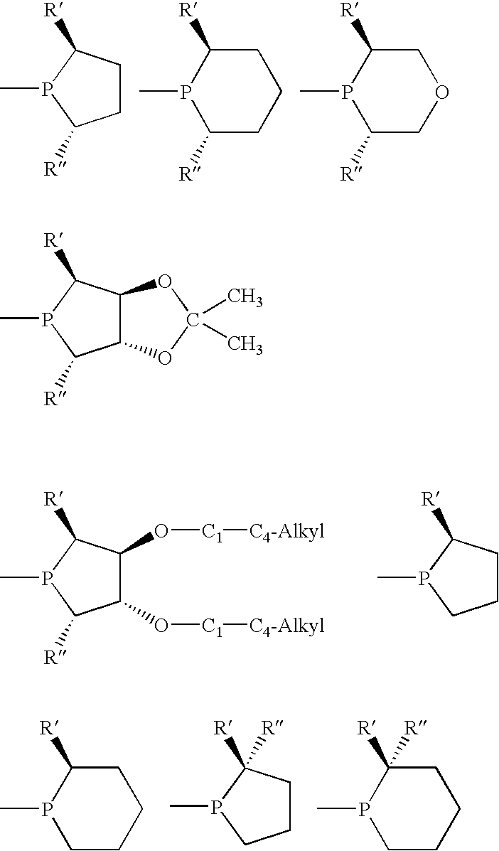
C1CC([R])P(C)C1[R].C1([R])P(C)C([R])CCC1.C1([R])P(C)C([R])COC1.C1(O[C1][C4-Alkyl])C(O[C1][C4-Alkyl])C([R])P(C)C1[R].C1CC([R])P(C)C1.C1([R])([R])P(C)CCCC1.C1CC([R])([R])P(C)C1.C1([R])P(C)CCCC1.C1([R])P(C)C([R])C2C1OC(C)(C)O2
